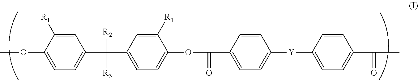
C1(OC)=CC=C(C(C2=CC=C(OC(C3=CC=C([Y]C4=CC=C(C(C)=O)C=C4)C=C3)=O)C([R1])=C2)([R2])[R3])C=C1[R1]
